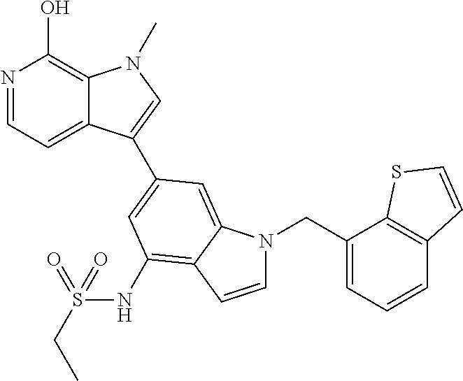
N1=CC=C2C(=C1O)N(C)C=C2C1=CC(NS(CC)(=O)=O)=C2C(=C1)N(CC1=CC=CC3=C1SC=C3)C=C2
